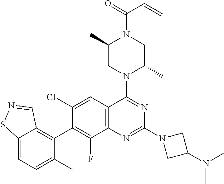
C12=C(C=C(Cl)C(C3=C4C(=CC=C3C)SN=C4)=C1F)C(N1C(C)CN(C(=O)C=C)C(C)C1)=NC(N1CC(N(C)C)C1)=N2
